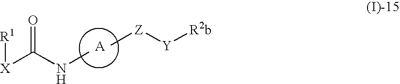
C[Z][Y][R2b].CNC([X][R1])=O
